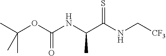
CC(OC(NC(C(NC[CF3])=S)C)=O)(C)C
